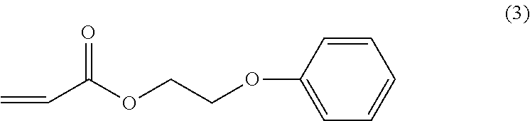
C(C(OCCOC1=CC=CC=C1)=O)=C
